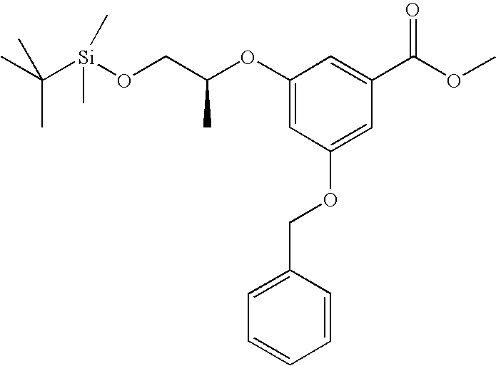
O(CC(OC1=CC(OCC2=CC=CC=C2)=CC(C(=O)OC)=C1)C)[Si](C(C)(C)C)(C)C
